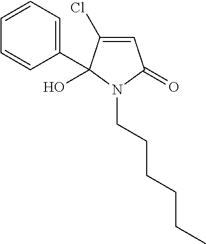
C1=C(Cl)C(O)(C2=CC=CC=C2)N(CCCCCC)C1=O
